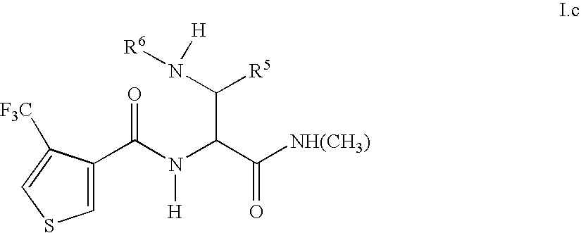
C1(C(N(C(C([NH(CH3)])=O)C(N([R6])[H])[R5])[H])=O)=CSC=C1[F3C]
